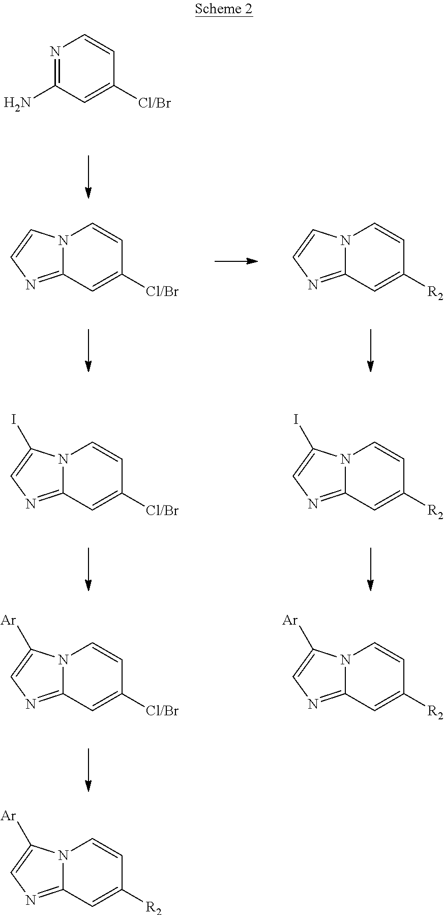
N1=C(N)C=C([Cl/Br])C=C1.N12C(=NC=C1I)C=C([Cl/Br])C=C2.N12C(=NC=C1I)C=C([R2])C=C2.N12C(=NC=C1[Ar])C=C([Cl/Br])C=C2.N12C(=NC=C1[Ar])C=C([R2])C=C2.N12C(=NC=C1)C=C([Cl/Br])C=C2.N12C(=NC=C1)C=C([R2])C=C2.N12C(=NC=C1[Ar])C=C([R2])C=C2
